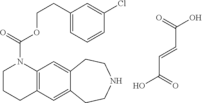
C12=C(C=C3C(=C1)CCNCC3)CCCN2C(=O)OCCC1=CC=CC(Cl)=C1.C(C=CC(O)=O)(=O)O
